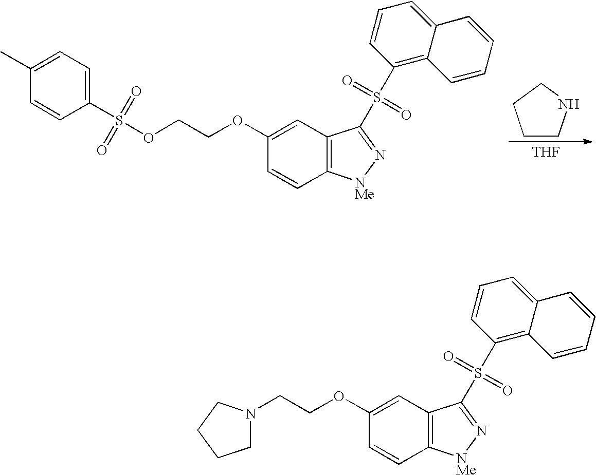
C1(OCCOS(C2=CC=C(C)C=C2)(=O)=O)=CC2=C(C=C1)[NMe]N=C2S(C1=C2C(=CC=C1)C=CC=C2)(=O)=O.[THF].C1CNCC1.C1(OCCN2CCCC2)=CC2=C(C=C1)[NMe]N=C2S(C1=C2C(=CC=C1)C=CC=C2)(=O)=O
